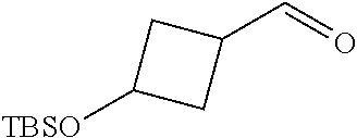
[TBSO]C1CC(C=O)C1
